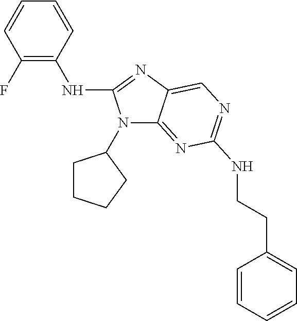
C1(F)=C(NC2=NC3=CN=C(NCCC4=CC=CC=C4)N=C3N2C2CCCC2)C=CC=C1
